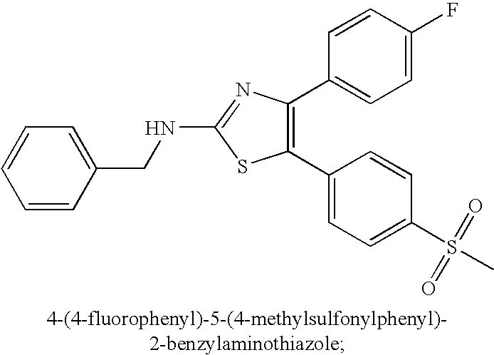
C1(C2=C(C3=CC=C(F)C=C3)N=C(NCC3=CC=CC=C3)S2)=CC=C(S(C)(=O)=O)C=C1
